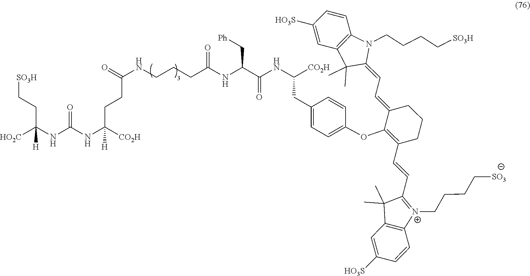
O=C(CCC(NC(NC([HO2C])(CC[SO3H])[H])=O)([CO2H])[H])NCCCC(NC(C(NC([CO2H])CC1=CC=C(OC2=C(C=CC3=[N+](CCCC[SO3])C4=C(C3(C)C)C=C([HO3S])C=C4)CCCC2=CC=C2N(CCCC[SO3H])C3=C(C2(C)C)C=C([HO3S])C=C3)C=C1)=O)C[Ph])=O
